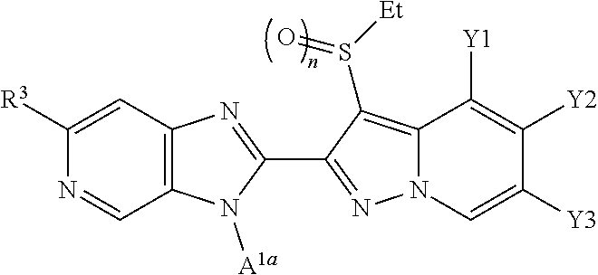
C12=C(N=C(C3=NN4C(=C3S([Et])=O)C([Y1])=C([Y2])C([Y3])=C4)N1[A1a])C=C([R3])N=C2
